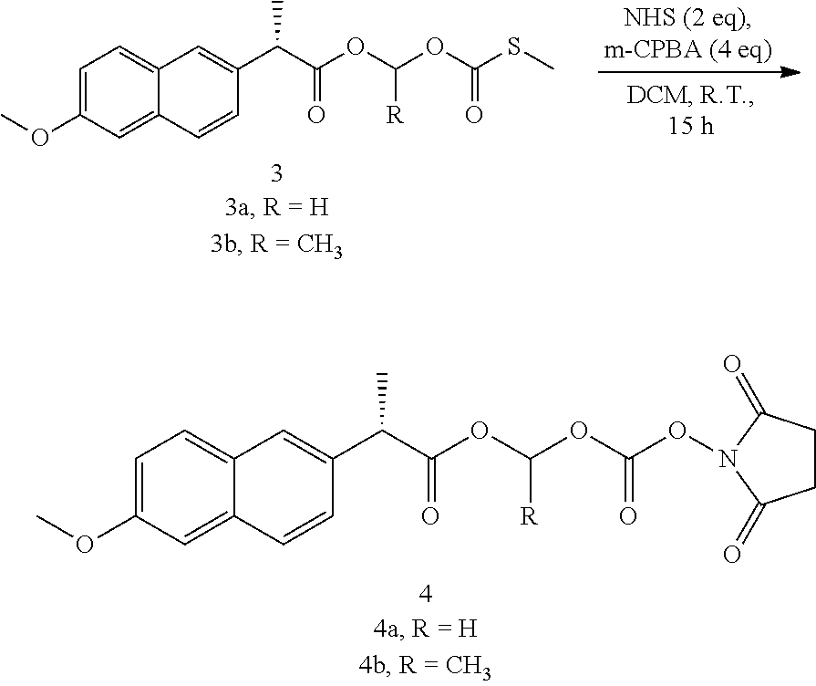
C1=C(OC)C=C2C(=C1)C=C(C(C(OC(OC(ON1C(=O)CCC1=O)=O)[R])=O)C)C=C2.C1=C(OC)C=C2C(=C1)C=C(C(C(OC(OC(SC)=O)[R])=O)C)C=C2
